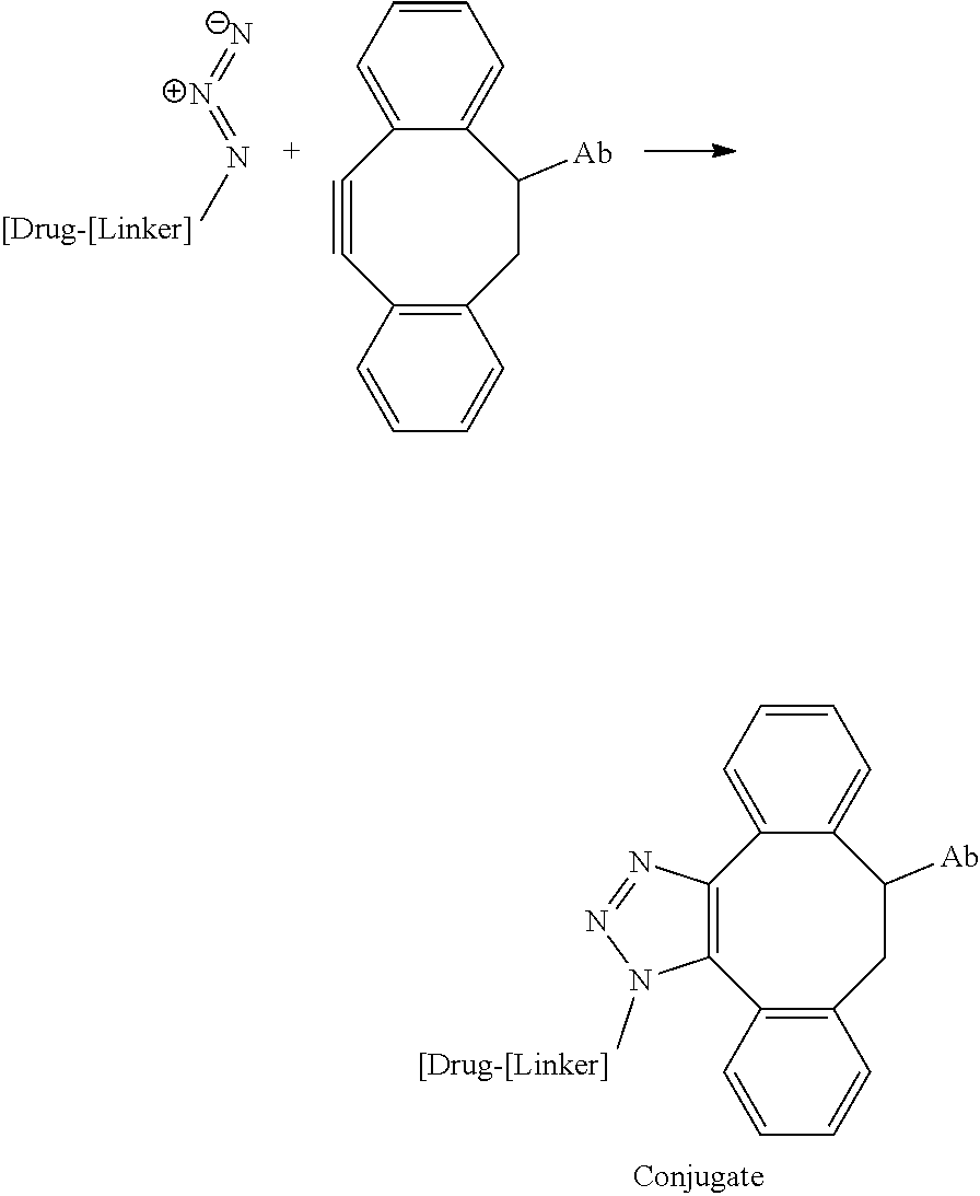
C12=C(C3=C(CC([Ab])C4=CC=CC=C14)C=CC=C3)N(C)N=N2.[N-]=[N+]=NC.C1#CC2=C(CC([Ab])C3=CC=CC=C13)C=CC=C2
